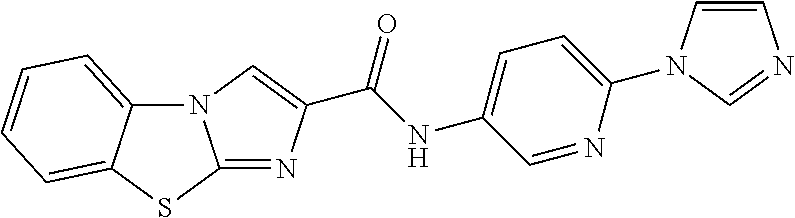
N12C3=CC=CC=C3SC1=NC(C(NC1=CC=C(N3C=CN=C3)N=C1)=O)=C2
